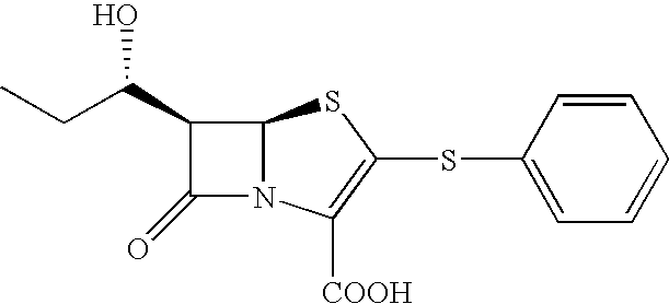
C1(C(CC)O)C(=O)N2C1SC(SC1=CC=CC=C1)=C2[COOH]
